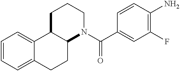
C1=CC=C2C(=C1)C1C(CC2)N(C(C2=CC(F)=C(N)C=C2)=O)CCC1
